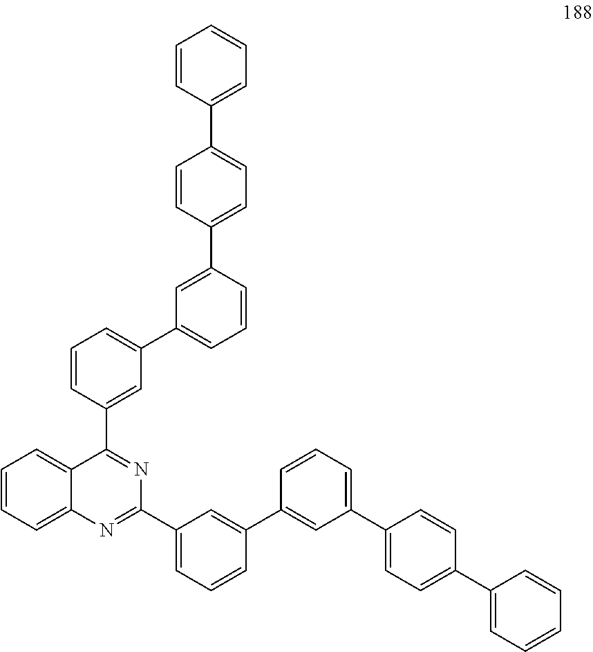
C1=CC=C2C(=C1)C(C1=CC(C3=CC=CC(C4=CC=C(C5=CC=CC=C5)C=C4)=C3)=CC=C1)=NC(C1=CC=CC(C3=CC(C4=CC=C(C5=CC=CC=C5)C=C4)=CC=C3)=C1)=N2
